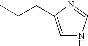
C1=C(CCC)N=CN1
